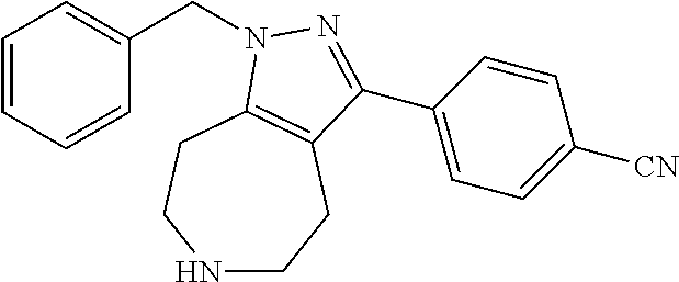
C1=CC=CC(CN2C3=C(CCNCC3)C(C3=CC=C([CN])C=C3)=N2)=C1
